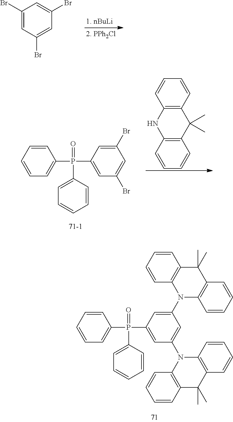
C1(Br)=CC(Br)=CC(Br)=C1.C1=CC=CC=C1P(C1=CC(Br)=CC(Br)=C1)(C1=CC=CC=C1)=O.C12=C(C=CC=C1)C(C)(C)C1=C(N2)C=CC=C1.C1=CC=CC=C1P(C1=CC(N2C3=C(C(C)(C)C4=C2C=CC=C4)C=CC=C3)=CC(N2C3=C(C(C)(C)C4=C2C=CC=C4)C=CC=C3)=C1)(C1=CC=CC=C1)=O
